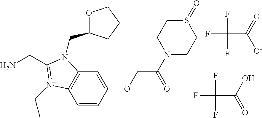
C1=CC(OCC(=O)N2CCS(=O)CC2)=CC2=C1[N+](CC)=C(CN)N2CC1OCCC1.C(C([O-])=O)(F)(F)F.C(C(=O)O)(F)(F)F
